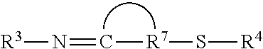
N(=C[R7]S[R4])[R3]
